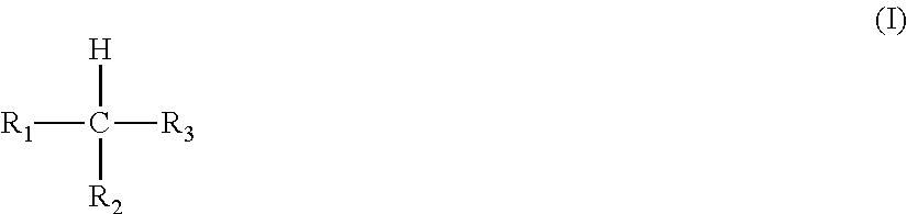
[R1]C([R3])([H])[R2]
